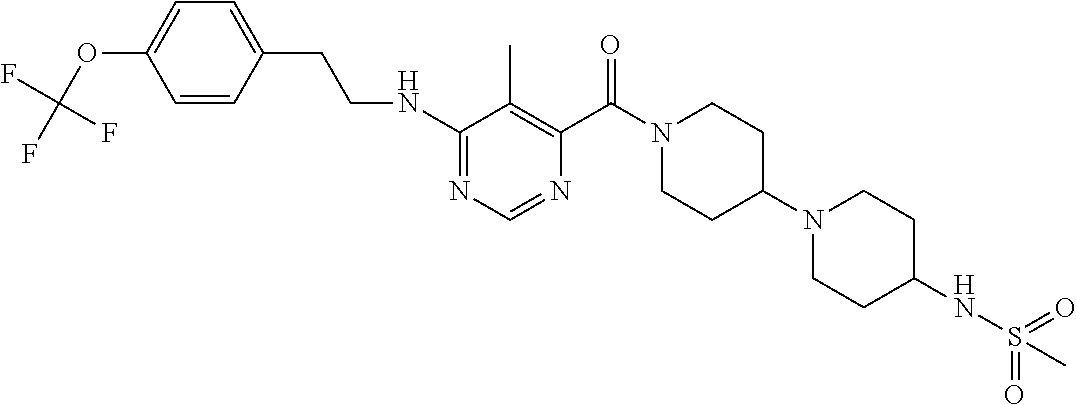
C1(NCCC2=CC=C(OC(F)(F)F)C=C2)=NC=NC(C(N2CCC(N3CCC(NS(=O)(C)=O)CC3)CC2)=O)=C1C
